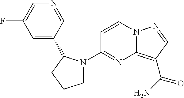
FC1=CN=CC(C2N(C3=NC4=C(C(N)=O)C=NN4C=C3)CCC2)=C1
